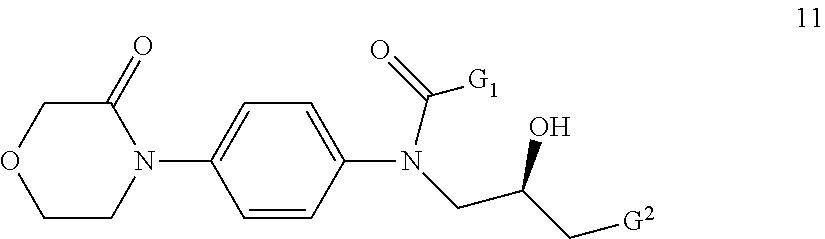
C1CN(C2=CC=C(N(CC(C[G2])O)C([G1])=O)C=C2)C(=O)CO1
